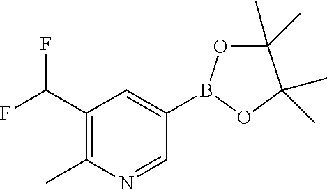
C1(B2OC(C)(C)C(C)(C)O2)=CC(C(F)F)=C(C)N=C1
